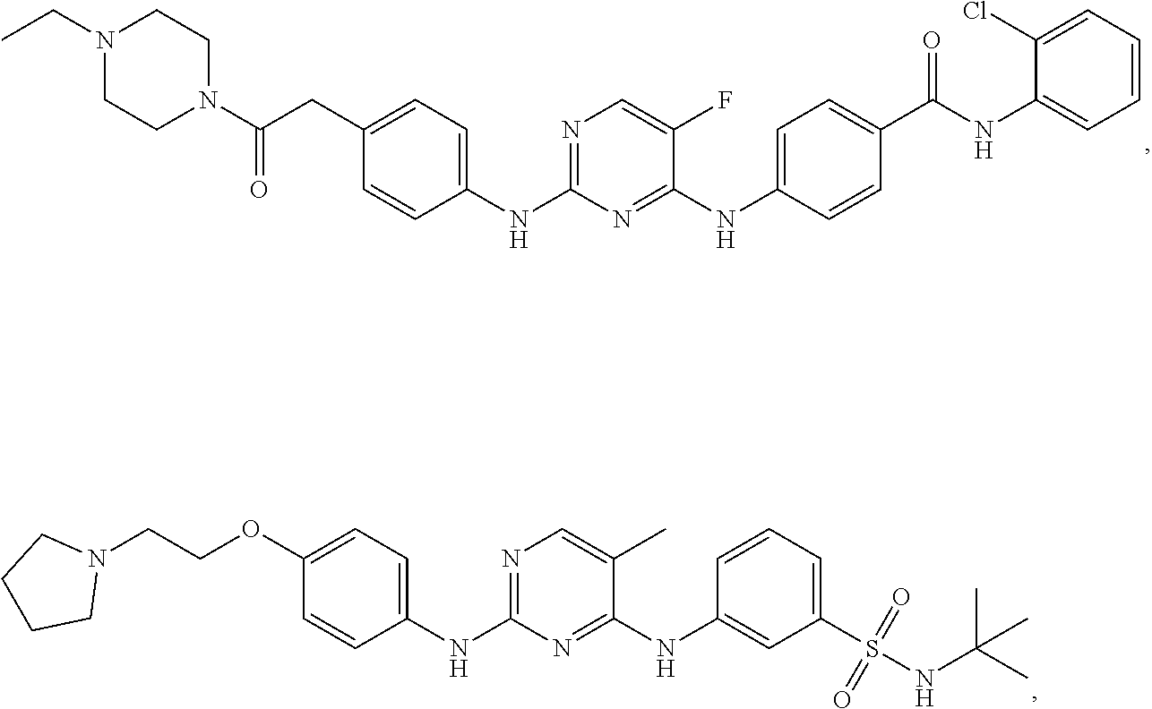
N1(CC)CCN(C(CC2=CC=C(NC3=NC=C(F)C(NC4=CC=C(C(NC5=CC=CC=C5Cl)=O)C=C4)=N3)C=C2)=O)CC1.C1(OCCN2CCCC2)=CC=C(NC2=NC=C(C)C(NC3=CC(S(NC(C)(C)C)(=O)=O)=CC=C3)=N2)C=C1
